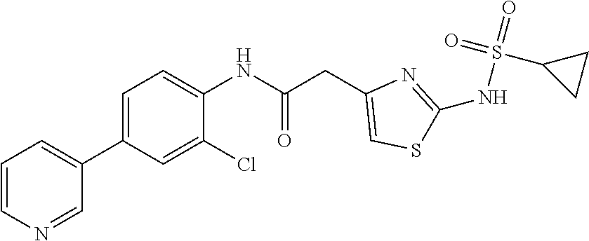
C1=C(C2=CC=CN=C2)C=C(Cl)C(NC(CC2=CSC(NS(=O)(=O)C3CC3)=N2)=O)=C1
